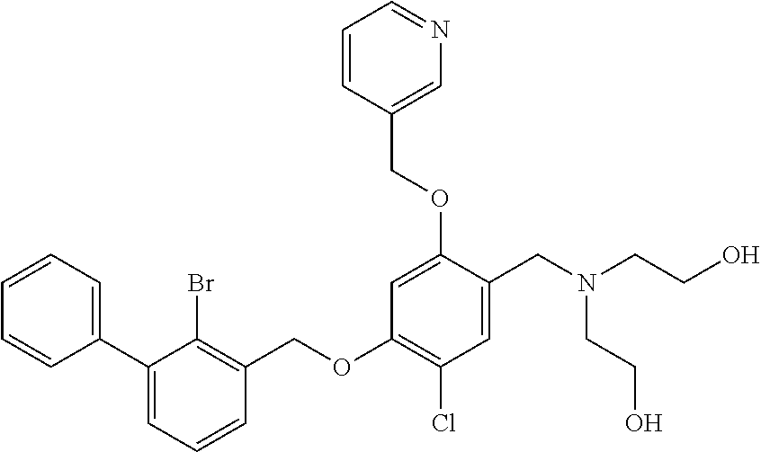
C1(C2=CC=CC=C2)=CC=CC(COC2=C(Cl)C=C(CN(CCO)CCO)C(OCC3=CN=CC=C3)=C2)=C1Br
